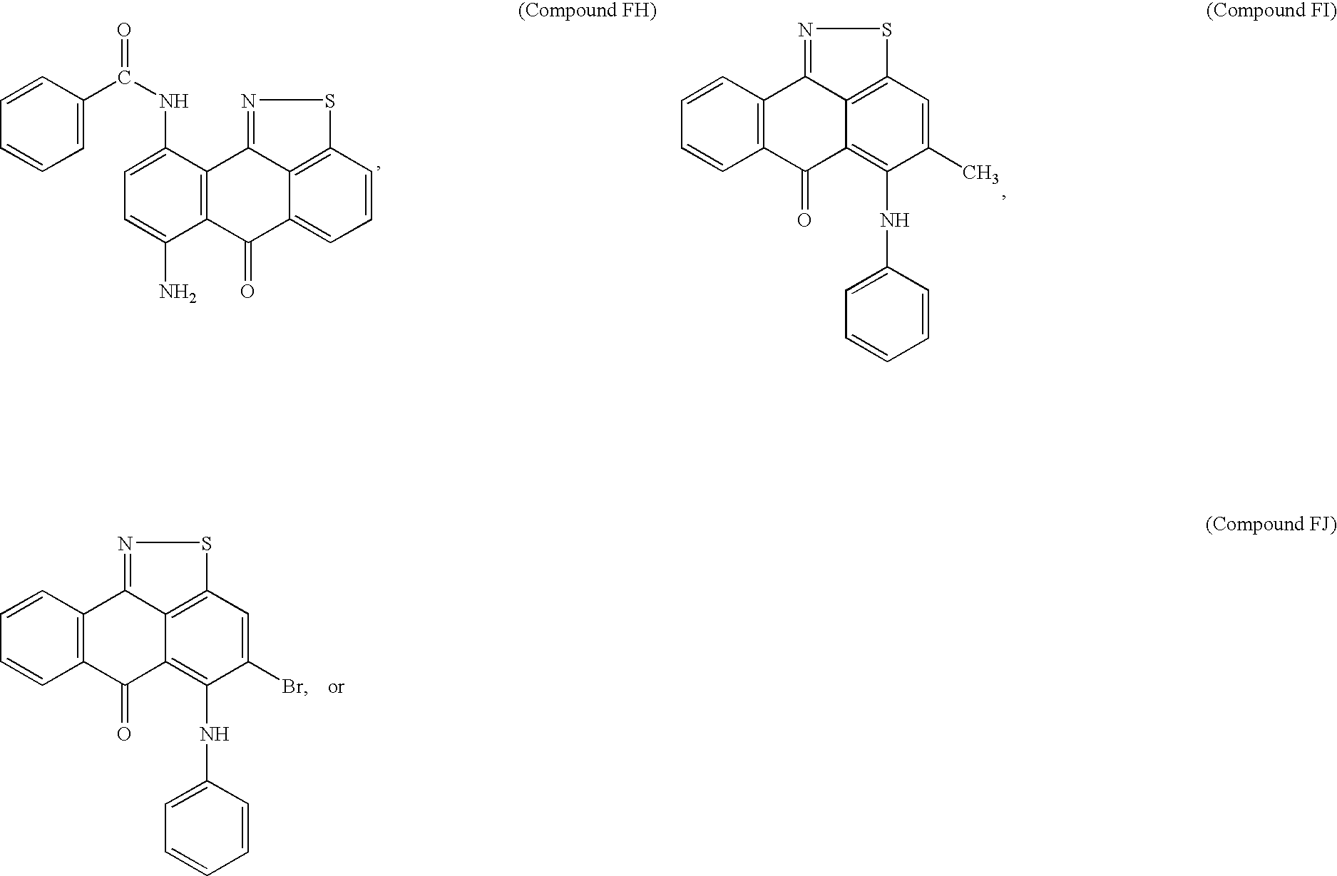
C1=C(NC(=O)C2=CC=CC=C2)C2=C(C(=O)C3=CC=CC4=C3C2=NS4)C(N)=C1.C1=CC2=C(C(=O)C3=C(NC4=CC=CC=C4)C(C)=CC4=C3C2=NS4)C=C1.C1=CC2=C(C(=O)C3=C(NC4=CC=CC=C4)C(Br)=CC4=C3C2=NS4)C=C1
